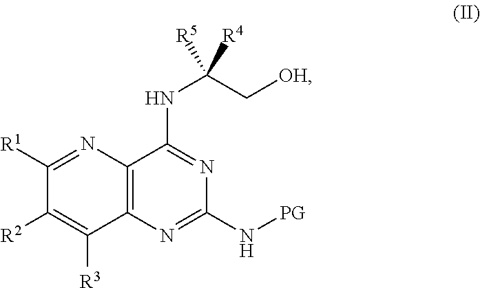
C1(N[PG])=NC2=C(C(NC([R4])(C[OH])[R5])=N1)N=C([R1])C([R2])=C2[R3]
